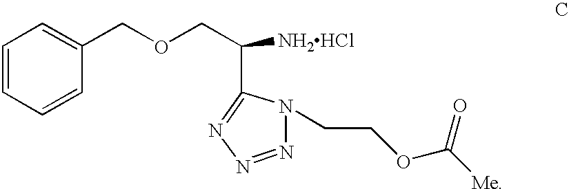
C1=CC=CC(COCC([NH2HCl])C2=NN=NN2CCOC([Me])=O)=C1
